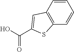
C(O)(=O)C1=CC2=C(C=CC=C2)S1
